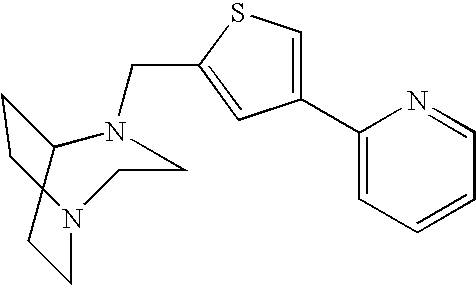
C1CN(CC2=CC(C3=CC=CC=N3)=CS2)CCN(CC)C1
